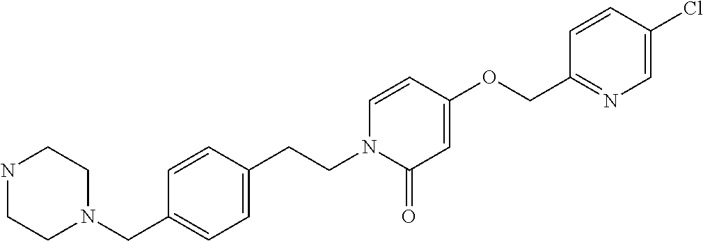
N1CCN(CC2=CC=C(CCN3C(=O)C=C(OCC4=NC=C(Cl)C=C4)C=C3)C=C2)CC1
